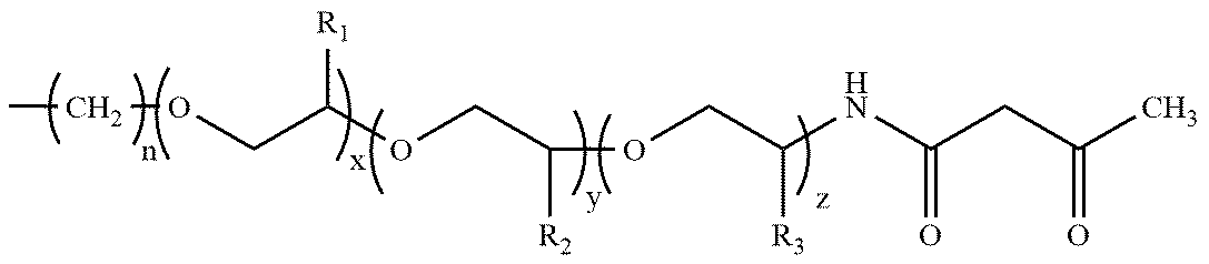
C(C(OCC([R2])OCC(NC(CC(C)=O)=O)[R3])[R1])OCC
